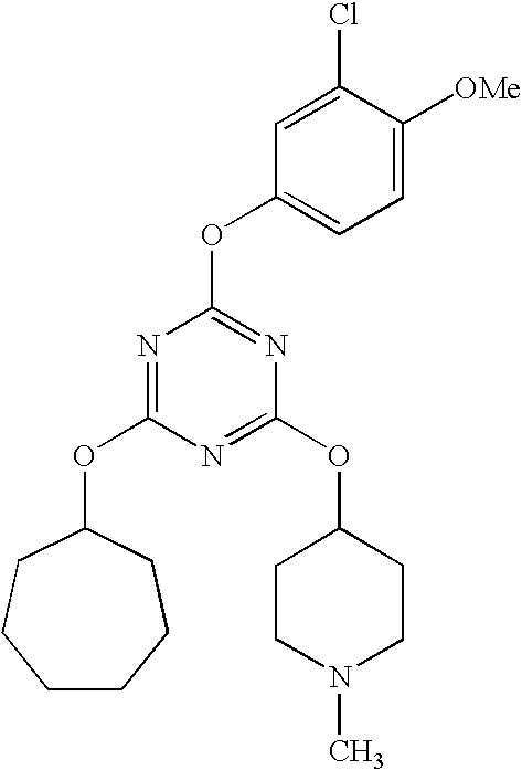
C1CCCC(OC2=NC(OC3=CC=C([OMe])C(Cl)=C3)=NC(OC3CCN(C)CC3)=N2)CC1
